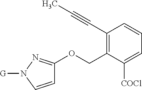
C1(C#CC)=C(COC2=NN([G])C=C2)C([COCl])=CC=C1
